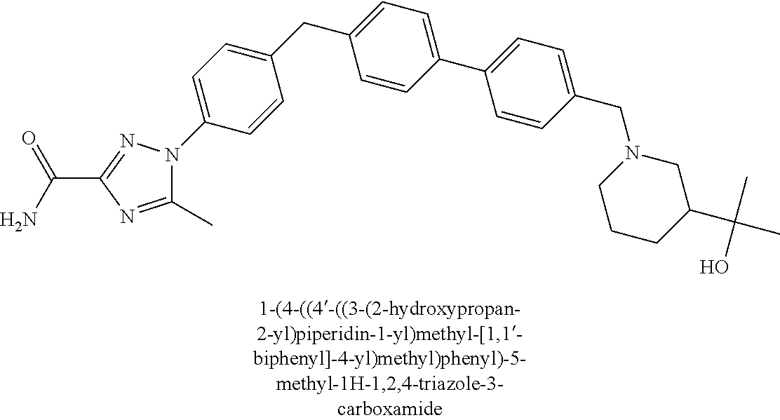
C1(CC2=CC=C(C3=CC=C(CN4CCCC(C(C)(C)O)C4)C=C3)C=C2)=CC=C(N2C(C)=NC(C(N)=O)=N2)C=C1
